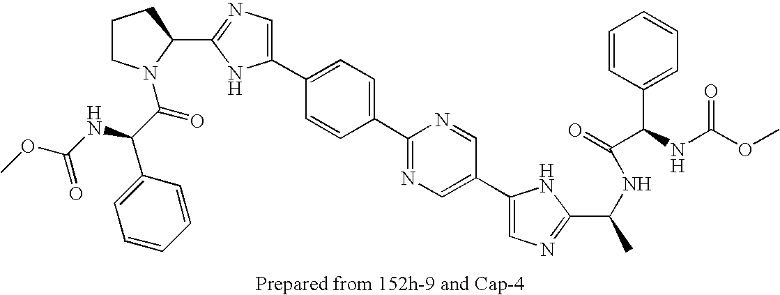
C1(C2=CC=C(C3=NC=C(C4=CN=C(C(C)NC(=O)C(C5=CC=CC=C5)NC(OC)=O)N4)C=N3)C=C2)=CN=C(C2N(C(C(NC(OC)=O)C3=CC=CC=C3)=O)CCC2)N1
